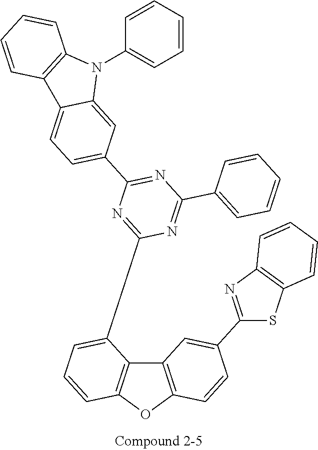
S1C2=C(N=C1C1=CC3=C(OC4=C3C(C3=NC(C5=CC=C6C(=C5)N(C5=CC=CC=C5)C5=C6C=CC=C5)=NC(C5=CC=CC=C5)=N3)=CC=C4)C=C1)C=CC=C2
